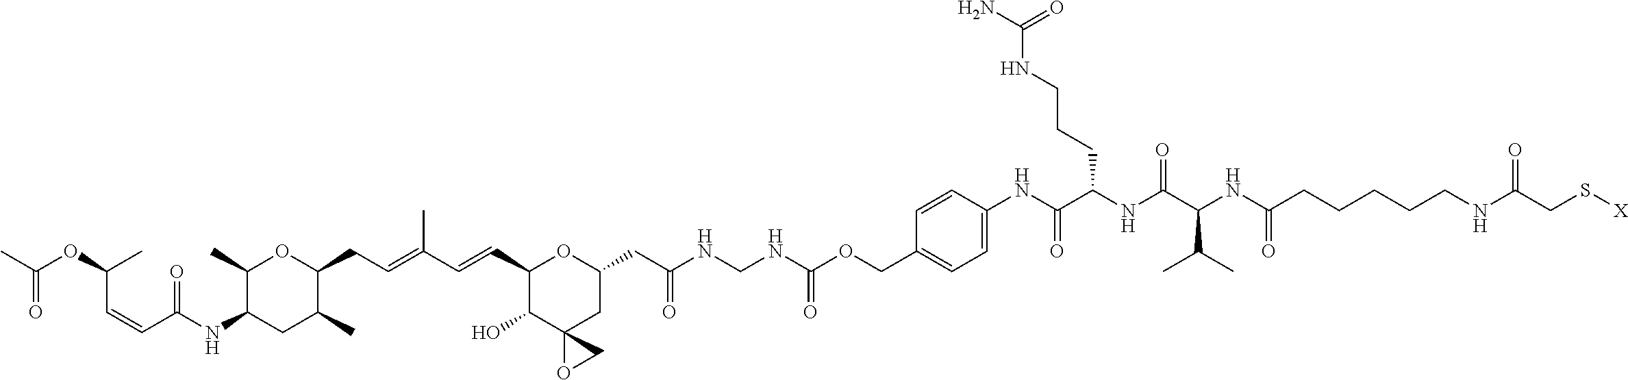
C1(C)C(NC(C=CC(OC(C)=O)C)=O)CC(C)C(CC=C(C=CC2C(O)C3(CC(CC(NCNC(OCC4=CC=C(NC(C(NC(C(NC(CCCCCNC(CS[X])=O)=O)C(C)C)=O)CCCNC(N)=O)=O)C=C4)=O)=O)O2)OC3)C)O1
